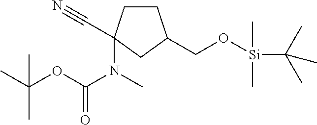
C1CC(C#N)(N(C)C(OC(C)(C)C)=O)CC1CO[Si](C(C)(C)C)(C)C
